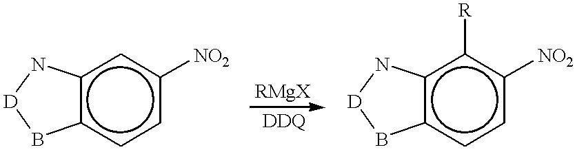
c12c(ccc([NO2])c1)B[D]N2.c12c(ccc([NO2])c1[R])B[D]N2
